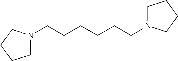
C(CCN1CCCC1)CCCN1CCCC1
